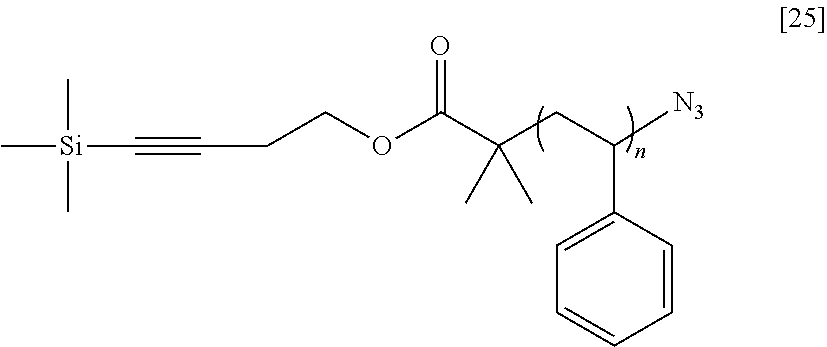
C[Si](C)(C)C#CCCOC(C(CC([N3])C1=CC=CC=C1)(C)C)=O
